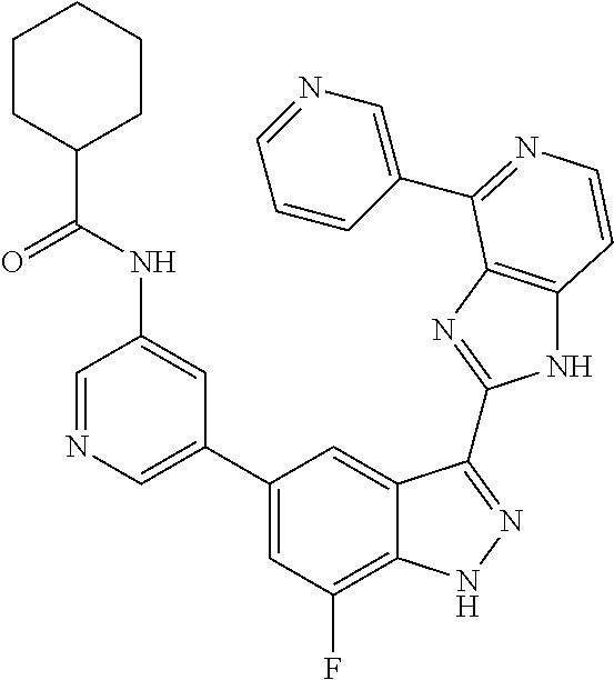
C1(C2=CN=CC(NC(C3CCCCC3)=O)=C2)=CC(F)=C2C(=C1)C(C1=NC3=C(N1)C=CN=C3C1=CN=CC=C1)=NN2
